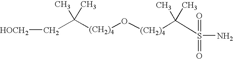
C([(CH2)4]O[(CH2)4]C(C)(C)S(N)(=O)=O)(C)(C)C[HOCH2]
